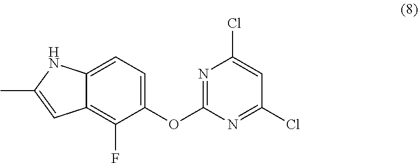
N1=C(OC2=CC=C3C(=C2F)C=C(C)N3)N=C(Cl)C=C1Cl
